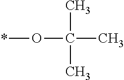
*OC(C)(C)C
